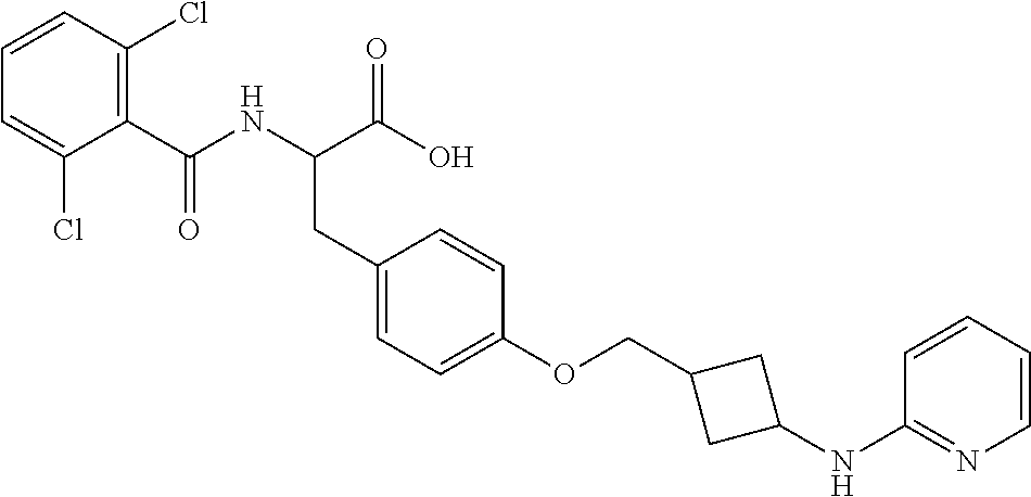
C(C1=C(Cl)C=CC=C1Cl)(NC(C(O)=O)CC1=CC=C(OCC2CC(NC3=NC=CC=C3)C2)C=C1)=O
